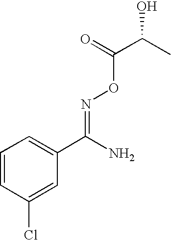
C1=CC(Cl)=CC(C(=NOC(C(C)O)=O)N)=C1
